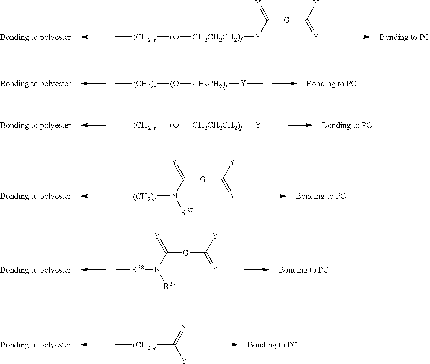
C[(CH2)e][(O][CH2CH2CH2)f][Y]C([G]C([Y]C)=[Y])=[Y].C[(CH2)e][(O][CH2CH2)f][Y]C.C[(CH2)e][(O][CH2CH2CH2)f][Y]C.[(CH2)e](N(C([G]C([Y]C)=[Y])=[Y])[R27])C.[R28](N(C([G]C([Y]C)=[Y])=[Y])[R27])C.[(CH2)e](C(=[Y])[Y]C)C
